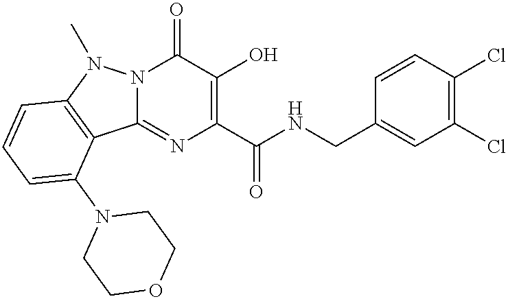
N12C(=NC(C(NCC3=CC(Cl)=C(Cl)C=C3)=O)=C(O)C1=O)C1=C(N2C)C=CC=C1N1CCOCC1
